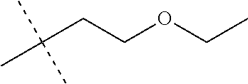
C(C(C)(C)C)COCC
